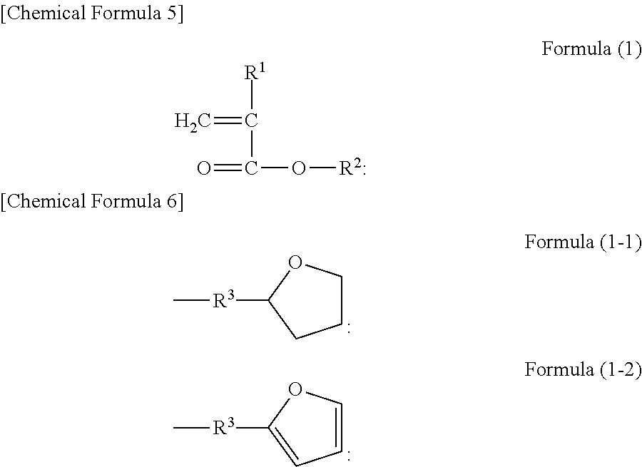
C[R3]C1CCCO1.C[R3]C1=CC=CO1.C=C([R1])C(=O)O[R2:]
